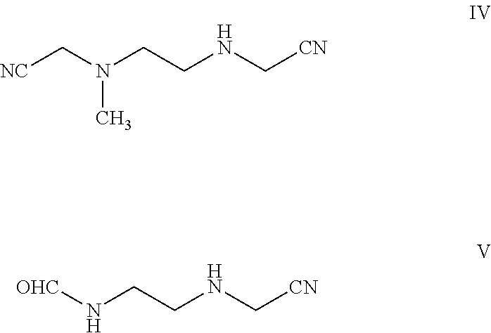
[NC]CN(CCNC[CN])C.[OHC]NCCNC[CN]
